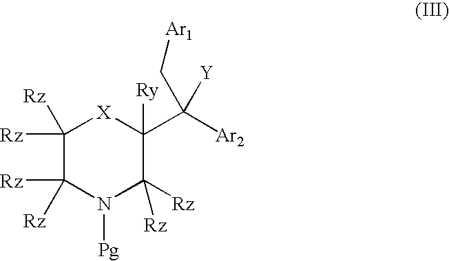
C1([Rz])([Rz])C([Rz])([Rz])N([Pg])C([Rz])([Rz])C([Ry])(C([Ar2])([Y])C[Ar1])[X]1
